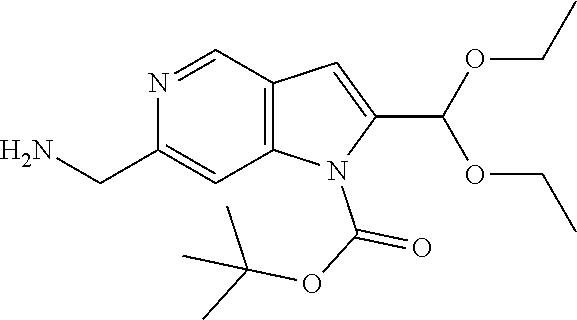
N1=CC2=C(C=C1CN)N(C(OC(C)(C)C)=O)C(C(OCC)OCC)=C2
